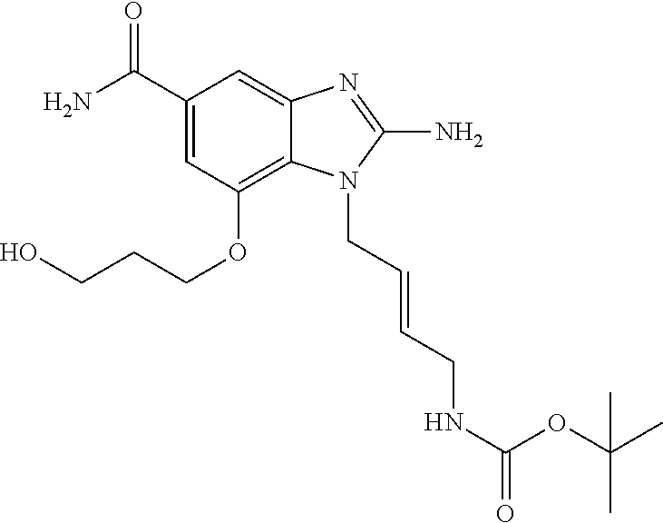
OCCCOC1=C2C(=CC(C(N)=O)=C1)N=C(N)N2CC=CCNC(=O)OC(C)(C)C
